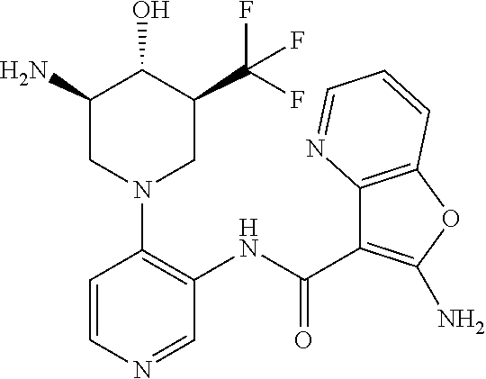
C1(N)CN(C2=C(NC(C3=C(N)OC4=C3N=CC=C4)=O)C=NC=C2)CC(C(F)(F)F)C1O
